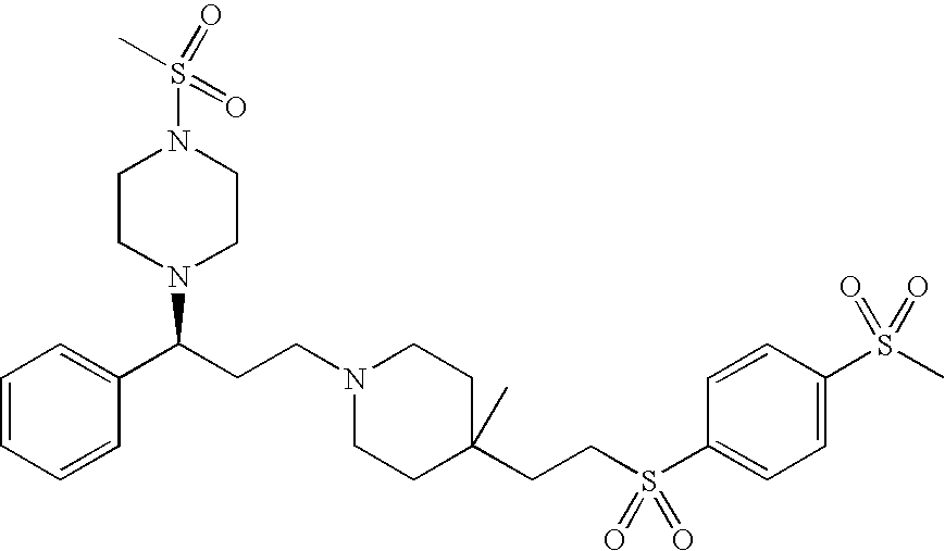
C1CN(C(C2=CC=CC=C2)CCN2CCC(CCS(C3=CC=C(S(C)(=O)=O)C=C3)(=O)=O)(C)CC2)CCN1S(C)(=O)=O
